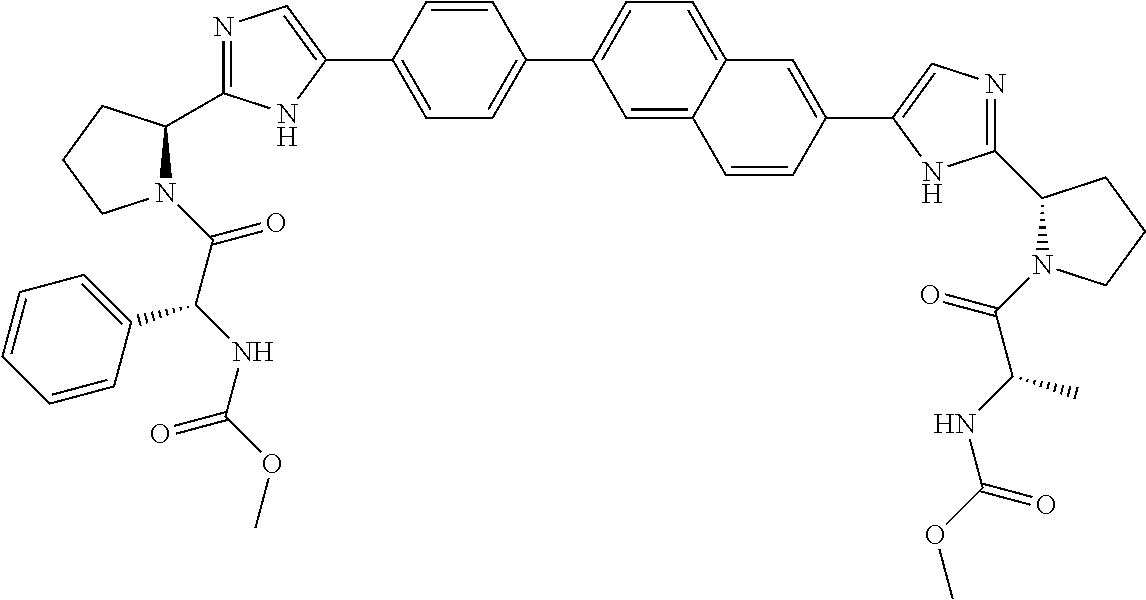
C1=C(C2=CN=C(C3CCCN3C(C(C3=CC=CC=C3)NC(OC)=O)=O)N2)C=CC(C2=CC=C3C(=C2)C=CC(C2=CN=C(C4N(C(C(NC(OC)=O)C)=O)CCC4)N2)=C3)=C1
